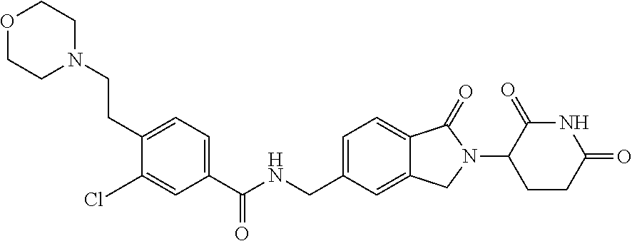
C1(C(NCC2=CC=C3C(=C2)CN(C2CCC(=O)NC2=O)C3=O)=O)=CC=C(CCN2CCOCC2)C(Cl)=C1
